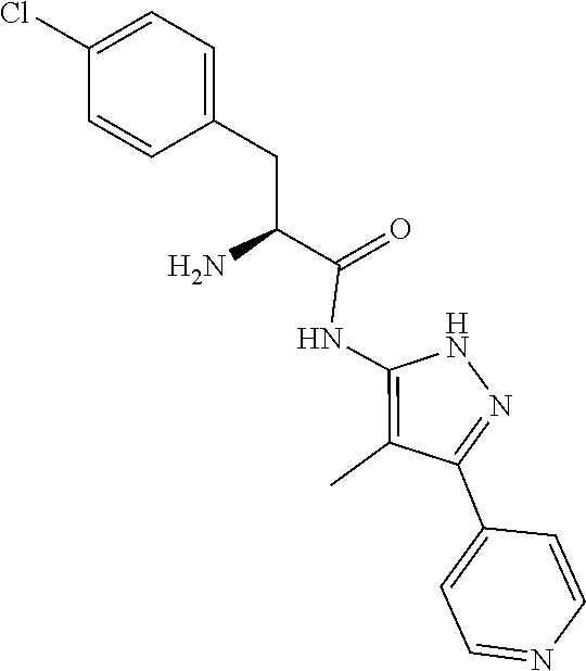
N1C(NC(C(CC2=CC=C(Cl)C=C2)N)=O)=C(C)C(C2=CC=NC=C2)=N1
